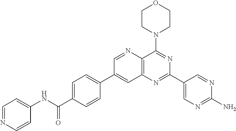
C1=C(C(NC2=CC=NC=C2)=O)C=CC(C2=CC3=C(N=C2)C(N2CCOCC2)=NC(C2=CN=C(N)N=C2)=N3)=C1
